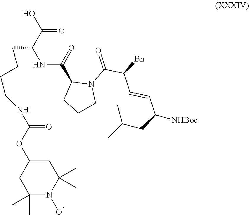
OC(C(CCCCNC(=O)OC1CC(C)(C)N(O)C(C)(C)C1)NC(C1CCCN1C(C(C=CC(CC(C)C)[NHBoc])[Bn])=O)=O)=O
